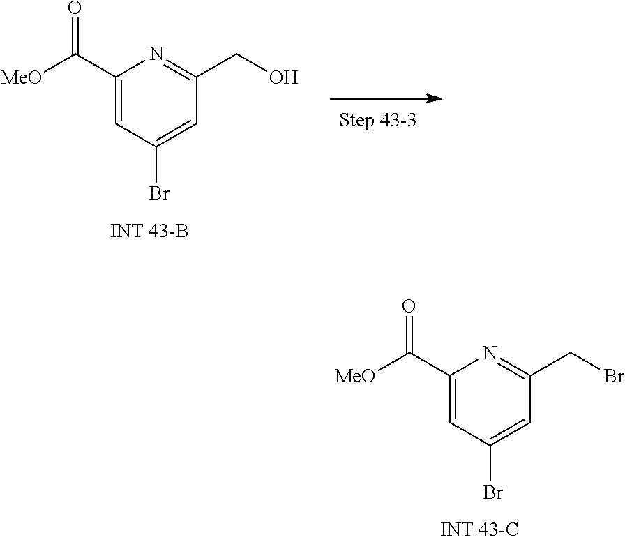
C1(C([MeO])=O)=CC(Br)=CC(CBr)=N1.C1(C([MeO])=O)=CC(Br)=CC(CO)=N1
